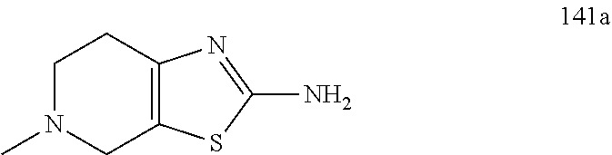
C1N(C)CC2=C(C1)N=C(N)S2
